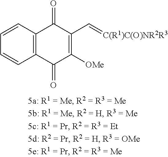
C12=C(C=CC=C1)C(=O)C(C=[C(R1)C(O)NR2R3])=C([OMe])C2=O
